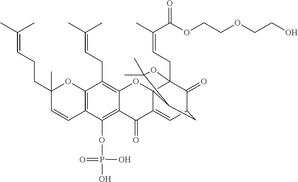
C12=C(OP(O)(=O)O)C3=C(C(CC=C(C)C)=C1OC14C(=CC5C(=O)C1(CC=C(C)C(=O)OCCOCCO)OC(C)(C)C4C5)C2=O)OC(C)(CCC=C(C)C)C=C3
